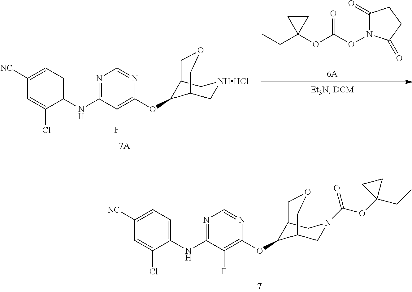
C1(=O)N(OC(=O)OC2(CC)CC2)C(=O)CC1.C1(NC2=NC=NC(OC3C4C[NHHCl]CC3COC4)=C2F)=CC=C([NC])C=C1Cl.C1(NC2=NC=NC(OC3C4CN(C(OC5(CC)CC5)=O)CC3COC4)=C2F)=CC=C([NC])C=C1Cl
